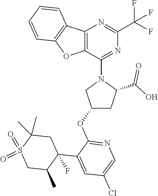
C12=C(C(N3CC(OC4=NC=C(Cl)C=C4C4(F)C(C)CS(=O)(=O)C(C)(C)C4)CC3C(O)=O)=NC(C(F)(F)F)=N1)OC1=C2C=CC=C1
